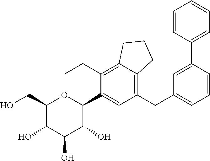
C1(CO)C(O)C(O)C(O)C(C2=CC(CC3=CC=CC(C4=CC=CC=C4)=C3)=C3C(=C2CC)CCC3)O1
